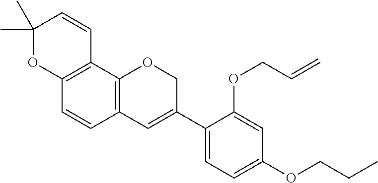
C1(C)(C)OC2=C(C=C1)C1=C(C=C2)C=C(C2=CC=C(OCCC)C=C2OCC=C)CO1
